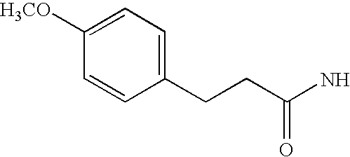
C1(CCC(=O)N)=CC=C([H3CO])C=C1
